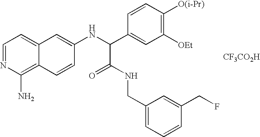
C1=NC(N)=C2C(=C1)C=C(NC(C1=CC([OEt])=C([O(i-Pr)])C=C1)C(=O)NCC1=CC=CC(CF)=C1)C=C2.[CF3CO2H]
